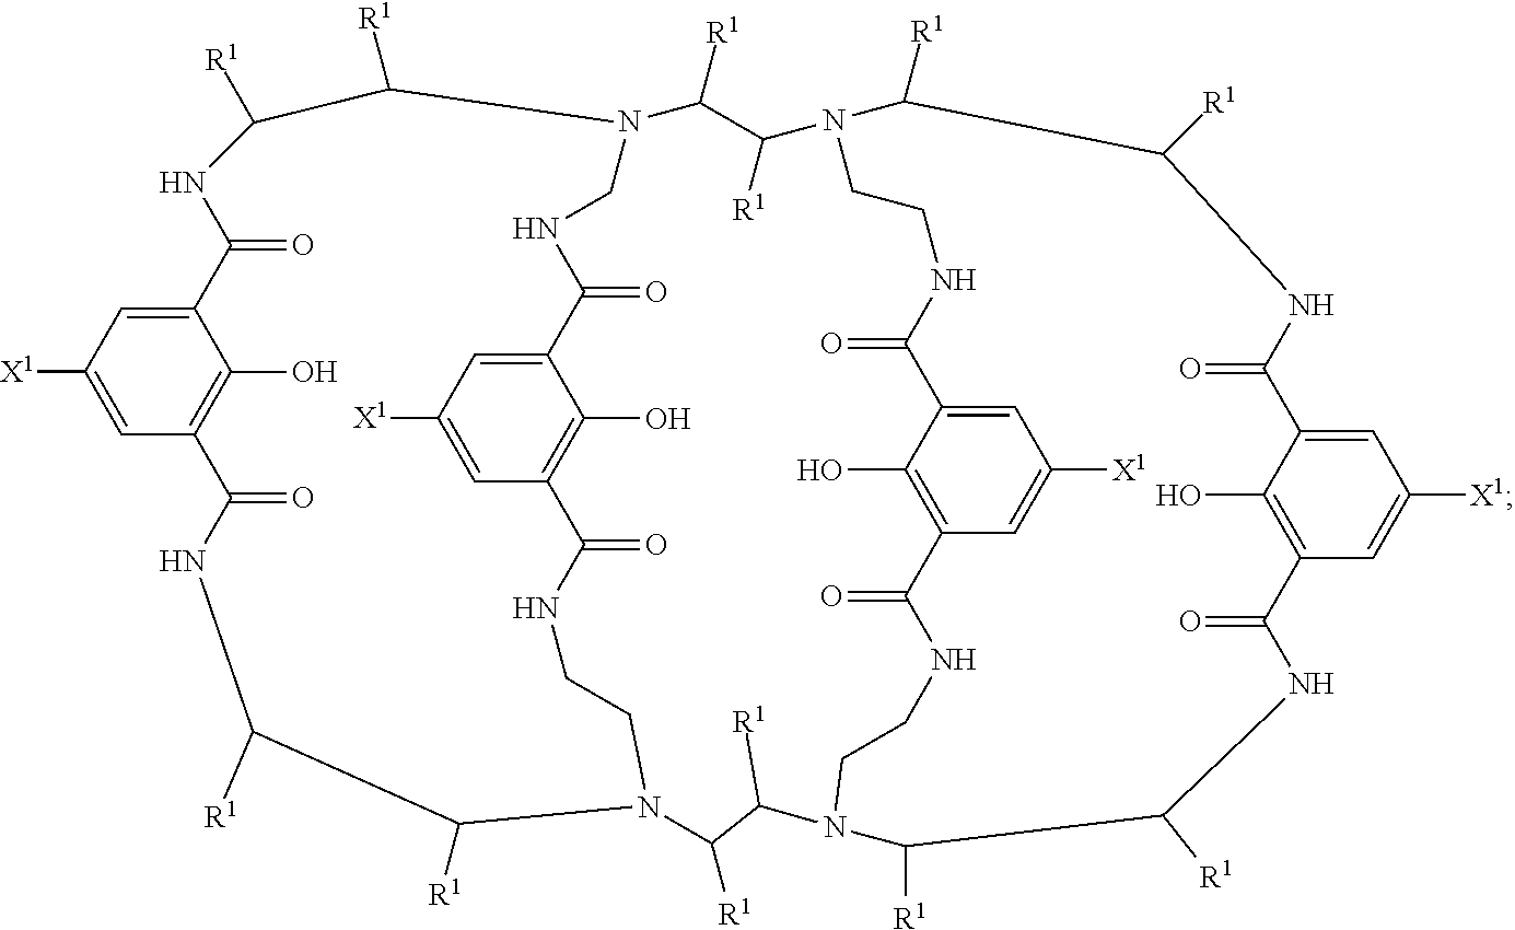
C1=C([X1])C=C2C(O)=C1C(=O)NC([R1])C([R1])N1CCNC(=O)C3=C(O)C(=CC([X1])=C3)C(=O)NCN(C([R1])C([R1])NC2=O)C([R1])C([R1])N2C([R1])C([R1])NC(=O)C3=CC([X1])=CC(=C3O)C(=O)NC([R1])C([R1])N(CCNC(=O)C3=C(O)C(=CC([X1])=C3)C(=O)NCC2)C([R1])C1[R1]
